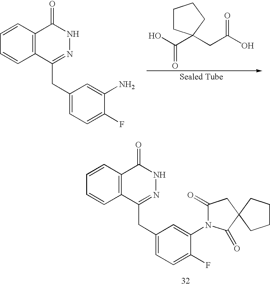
C1=CC2=C(C=C1)C(CC1=CC=C(F)C(N3C(=O)CC4(C3=O)CCCC4)=C1)=NNC2=O.C1=CC2=C(C=C1)C(CC1=CC=C(F)C(N)=C1)=NNC2=O.[Sealed Tube].C1CC(C(O)=O)(CC(O)=O)CC1
